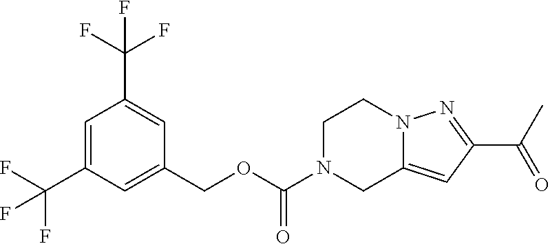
C1=C(C(F)(F)F)C=C(COC(N2CC3=CC(C(=O)C)=NN3CC2)=O)C=C1C(F)(F)F
